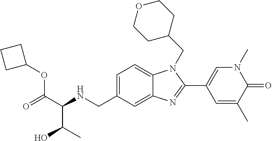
C1=C(CNC(C(=O)OC2CCC2)C(C)O)C=C2C(=C1)N(CC1CCOCC1)C(C1=CN(C)C(=O)C(C)=C1)=N2
